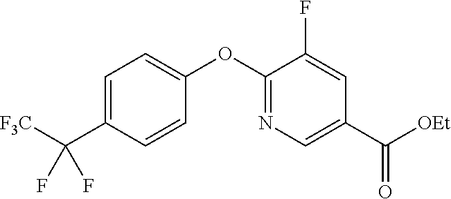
C1=C(C([F3C])(F)F)C=CC(OC2=NC=C(C([OEt])=O)C=C2F)=C1
